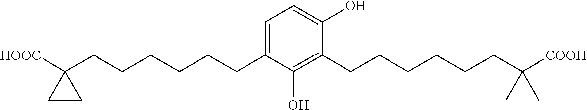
C1=C(CCCCCCC2([HOOC])CC2)C(O)=C(CCCCCCC([COOH])(C)C)C(O)=C1
